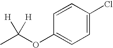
CC(OC1=CC=C(Cl)C=C1)([H])[H]
